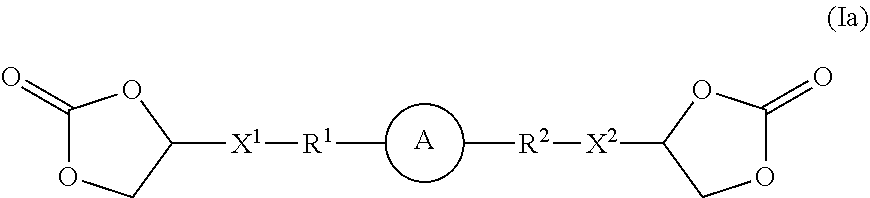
[A].[R2](C)[X2]C1COC(=O)O1.C[R1][X1]C1OC(=O)OC1
